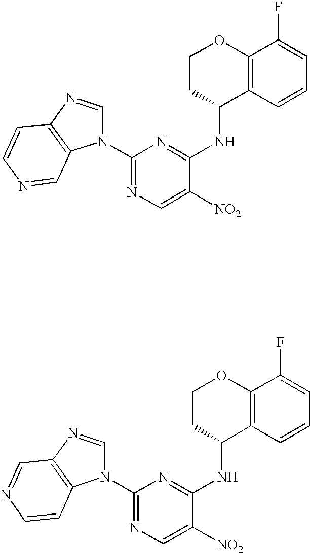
C1(N2C=NC3=C2C=NC=C3)=NC=C([NO2])C(NC2C3=C(OCC2)C(F)=CC=C3)=N1.C1(N2C=NC3=C2C=CN=C3)=NC=C([NO2])C(NC2C3=C(OCC2)C(F)=CC=C3)=N1
